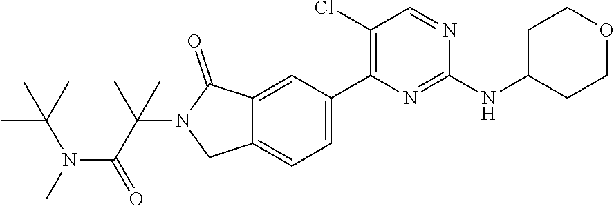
C1(NC2CCOCC2)=NC(C2=CC=C3C(=C2)C(=O)N(C(C(N(C(C)(C)C)C)=O)(C)C)C3)=C(Cl)C=N1
